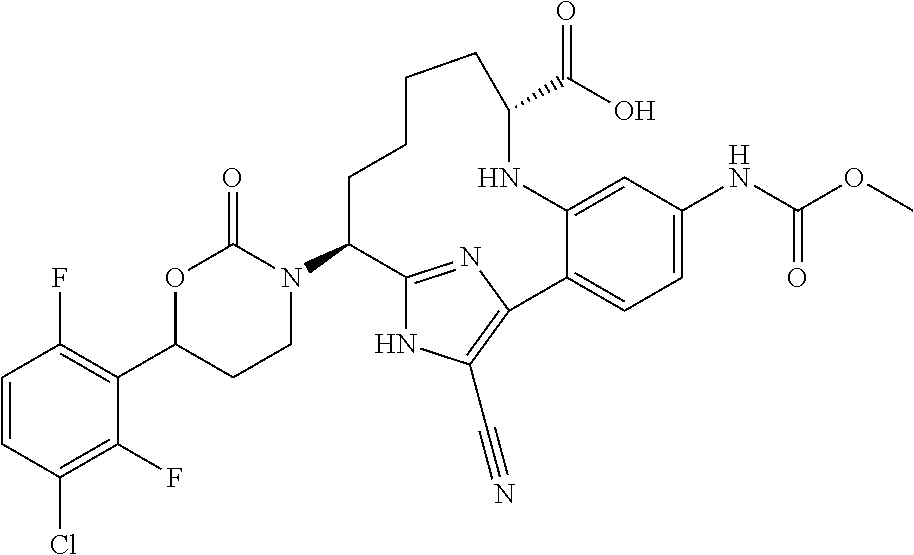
C1=CC(Cl)=C(F)C(C2CCN(C3C4=NC(=C(C#N)N4)C4=CC=C(NC(=O)OC)C=C4NC(C(=O)O)CCCC3)C(=O)O2)=C1F
